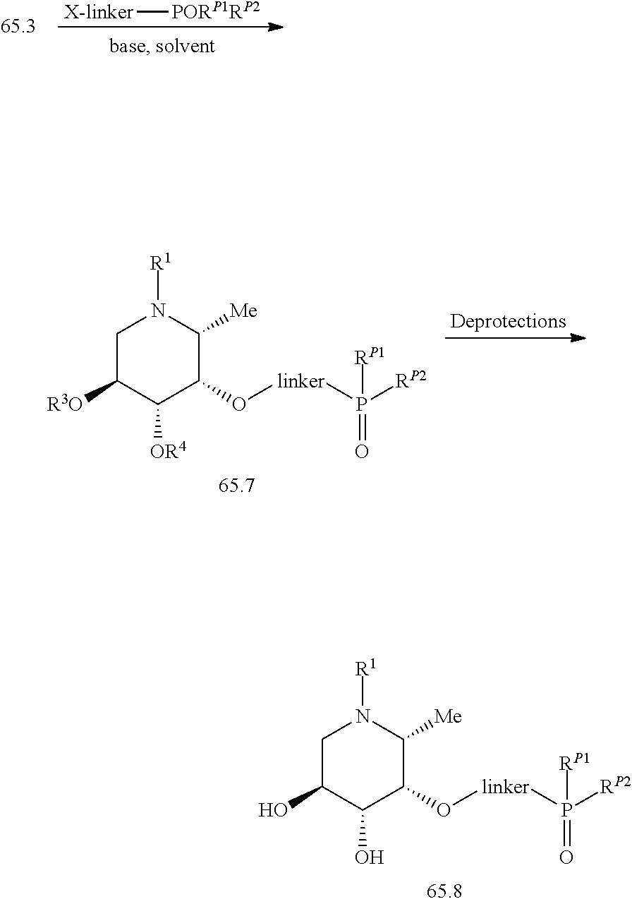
[X-linker][PORP1RP2].[Deprotections].[R1]N1CC([R3O])C([OR4])C(O[linker]P([RP2])(=O)[RP1])C1[Me].[R1]N1CC(O)C(O)C(O[linker]P([RP2])(=O)[RP1])C1[Me]
